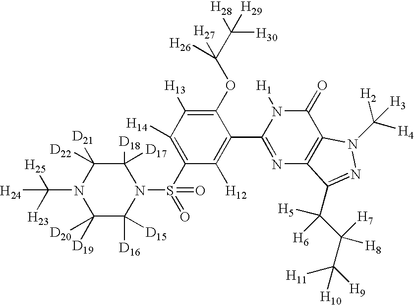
C1([D17])([D18])C([D22])([D21])N(C([H23])([H25])[H24])C([D20])([D19])C([D16])([D15])N1S(C1=C([H14])C([H13])=C(OC(C([H28])([H30])[H29])([H27])[H26])C(C2=NC3=C(C(=O)N2[H1])N(C([H4])([H2])[H3])N=C3C(C(C([H9])([H11])[H10])([H7])[H8])([H5])[H6])=C1[H12])(=O)=O
